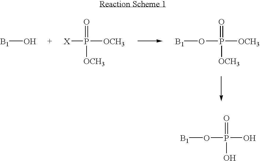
[B1]O.[X]P([OCH3])([OCH3])=O.O(P([OCH3])([OCH3])=O)[B1].O(P(O)(O)=O)[B1]
